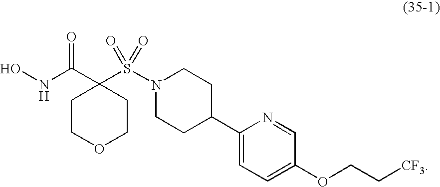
C1COCCC1(C(NO)=O)S(=O)(=O)N1CCC(C2=CC=C(OCC[CF3])C=N2)CC1
